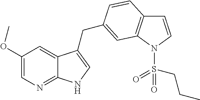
C1=CN(S(CCC)(=O)=O)C2=C1C=CC(CC1=CNC3=NC=C(OC)C=C31)=C2
